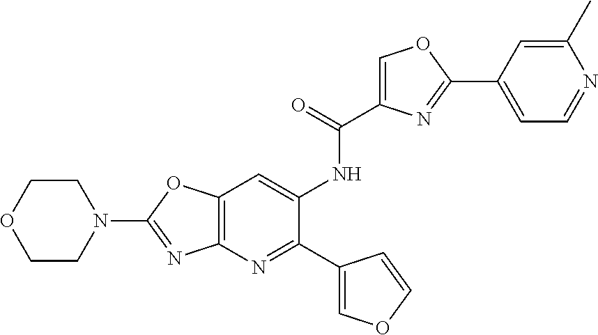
N1(C2=NC3=C(O2)C=C(NC(=O)C2=COC(C4=CC=NC(C)=C4)=N2)C(C2=COC=C2)=N3)CCOCC1
